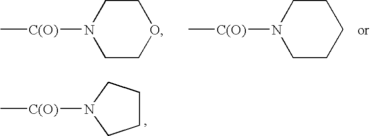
C[C(O)]N1CCCCC1.C[C(O)]N1CCOCC1.C1CCN([C(O)]C)C1
